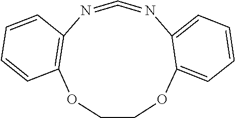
C1COC2=CC=CC=C2N=C=NC2=C(O1)C=CC=C2
